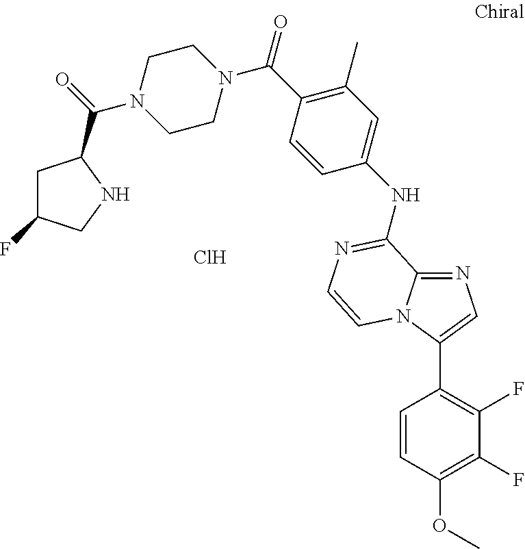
N1=C2N(C(C3=C(F)C(F)=C(OC)C=C3)=C1)C=CN=C2NC1=CC(C)=C(C(N2CCN(C(=O)C3CC(F)CN3)CC2)=O)C=C1.Cl
